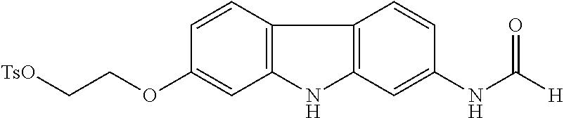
[TsO]CCOC1=CC2=C(C=C1)C1=C(N2)C=C(NC([H])=O)C=C1
